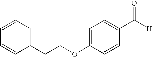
C1(CCOC2=CC=C(C([H])=O)C=C2)=CC=CC=C1
